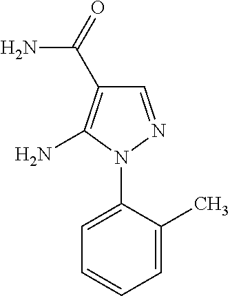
C1=C(N2N=CC(C(=O)N)=C2N)C(C)=CC=C1
